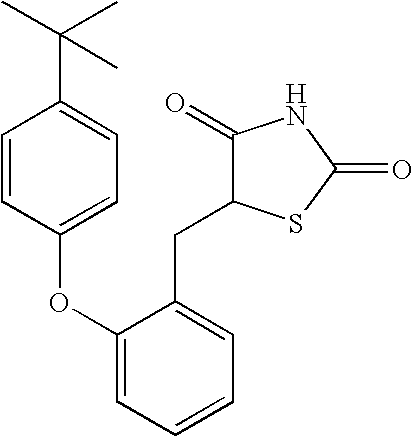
C1=CC(OC2=CC=CC=C2CC2C(=O)NC(=O)S2)=CC=C1C(C)(C)C
